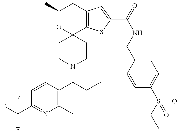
FC(F)(C1=NC(C)=C(C(N2CCC3(CC2)C2=C(CC(C)O3)C=C(C(NCC3=CC=C(S(=O)(CC)=O)C=C3)=O)S2)CC)C=C1)F
